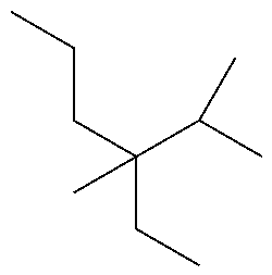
C(C(C)C)(C)(CC)CCC
